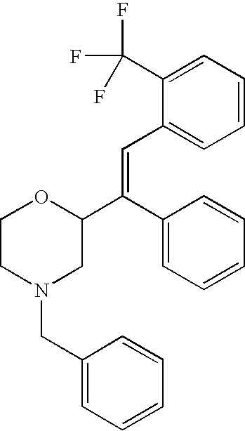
C1(C(F)(F)F)=CC=CC=C1C=C(C1=CC=CC=C1)C1OCCN(CC2=CC=CC=C2)C1
